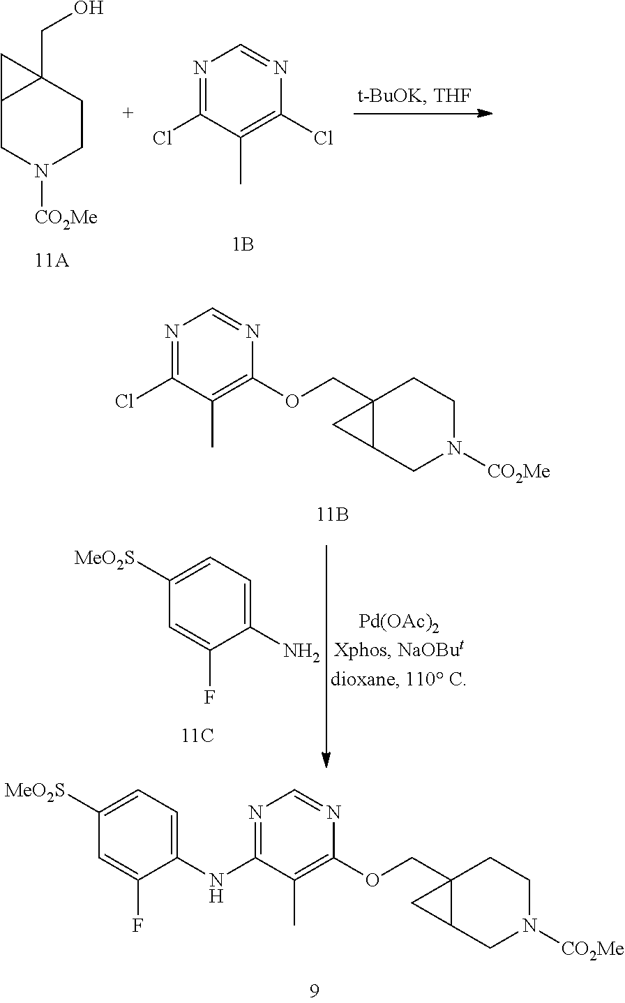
ClC1=NC=NC(Cl)=C1C.C12CN([CO2Me])CCC1(CO)C2.C1(N)=CC=C([MeO2S])C=C1F.ClC1=NC=NC(OCC23C(CN([CO2Me])CC2)C3)=C1C.C1(NC2=NC=NC(OCC34CCN([CO2Me])CC3C4)=C2C)=CC=C([MeO2S])C=C1F
